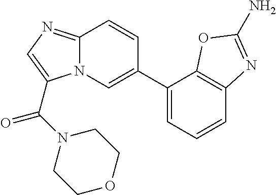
C1(C2=CN3C(=NC=C3C(=O)N3CCOCC3)C=C2)=CC=CC2=C1OC(N)=N2
